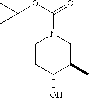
C1CC(O)C(C)CN1C(OC(C)(C)C)=O
